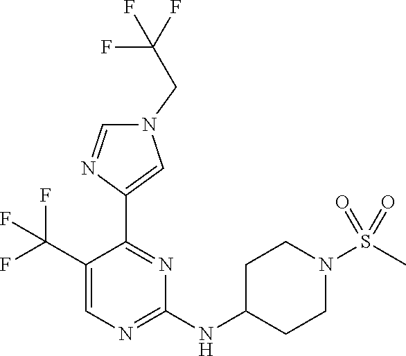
N1(CC(F)(F)F)C=NC(C2=NC(NC3CCN(S(C)(=O)=O)CC3)=NC=C2C(F)(F)F)=C1
